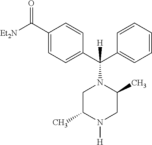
C1(C([Et2N])=O)=CC=C(C(C2=CC=CC=C2)(N2CC(C)N([H])CC2C)[H])C=C1
